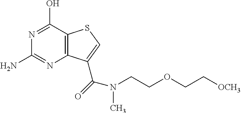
C12=C(C(O)=NC(N)=N1)SC=C2C(=O)N(C)CCOCC[OCH3]
